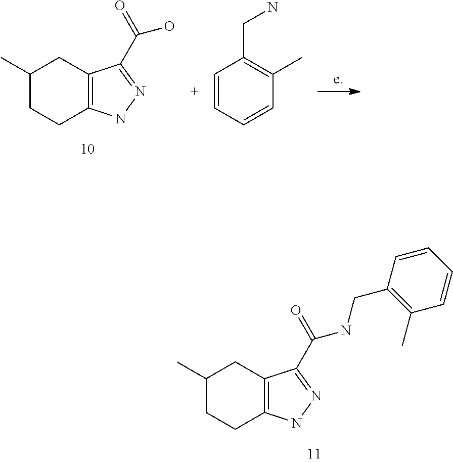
C1(C)CCC2=C(C1)C(C(=O)NCC1=C(C)C=CC=C1)=NN2.C1(C)CCC2=C(C1)C(C(=O)O)=NN2.C1=CC=CC(C)=C1CN
